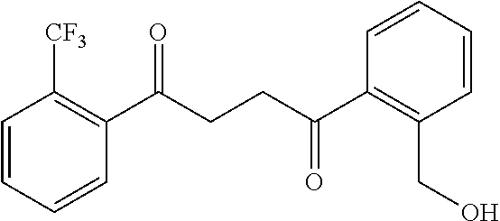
C1(C(CCC(C2=C(CO)C=CC=C2)=O)=O)=C([CF3])C=CC=C1
